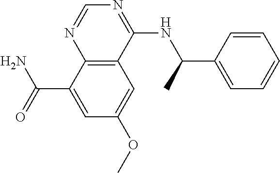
C(C1=CC(OC)=CC2=C1N=CN=C2NC(C1=CC=CC=C1)C)(N)=O
